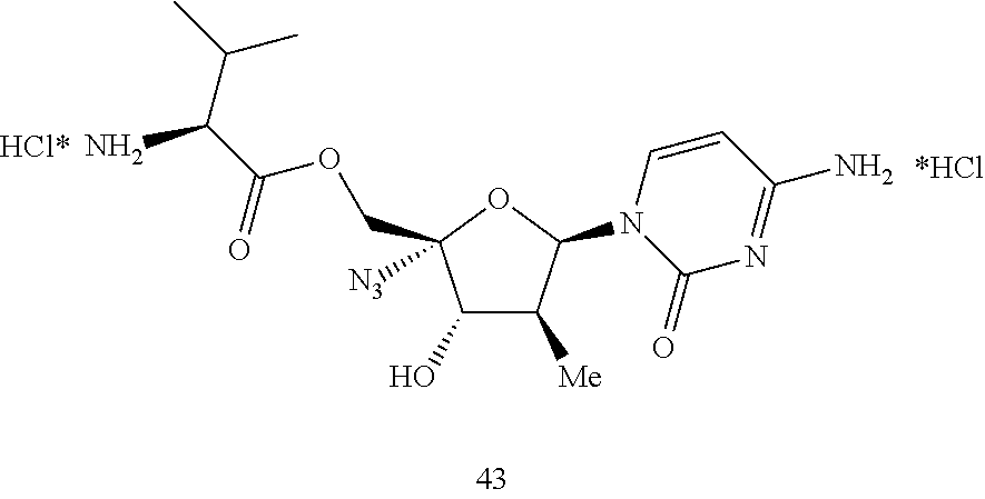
C1(O)C([Me])C(N2C(=O)N=C(N)C=C2)OC1(COC(C(C(C)C)N)=O)[N3]
